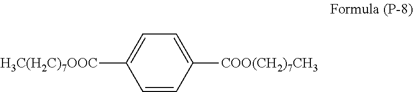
C1=CC([COO(CH2)7CH3])=CC=C1[H3C(H2C)7OOC]
